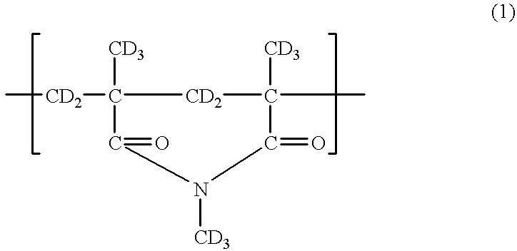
C[CD2]C1([CD3])C(=O)N([CD3])C(=O)C([CD3])(C)[CD2]1
